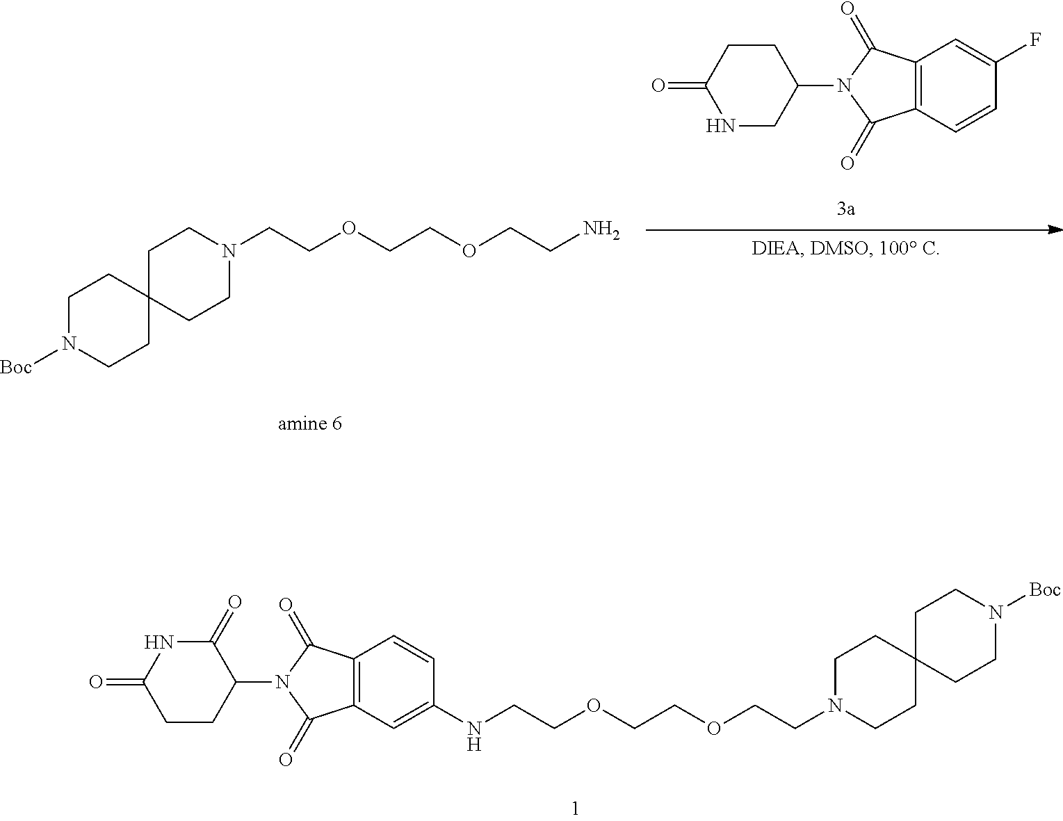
C1N([Boc])CCC2(C1)CCN(CCOCCOCCN)CC2.C1CC(=O)NCC1N1C(=O)C2=C(C1=O)C=C(F)C=C2.C1(=O)NC(=O)CCC1N1C(=O)C2=C(C1=O)C=CC(NCCOCCOCCN1CCC3(CC1)CCN([Boc])CC3)=C2
